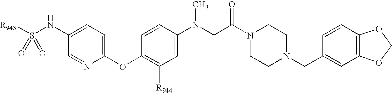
[R943]S(NC1=CC=C(OC2=C([R944])C=C(N(C)CC(=O)N3CCN(CC4=CC5=C(C=C4)OCO5)CC3)C=C2)N=C1)(=O)=O
